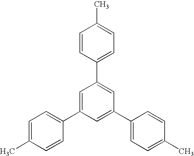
C1=CC(C2=CC(C3=CC=C(C)C=C3)=CC(C3=CC=C(C)C=C3)=C2)=CC=C1C
